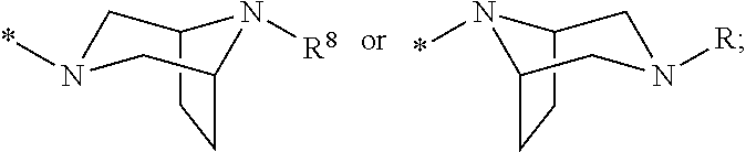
C12CCC(CN(*)C1)N2[R8].C12CCC(CN([R])C1)N2*
